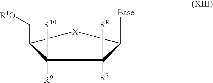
C1([R9])([R10])C(C[R1O])[X]C([Base])C1([R7])[R8]
